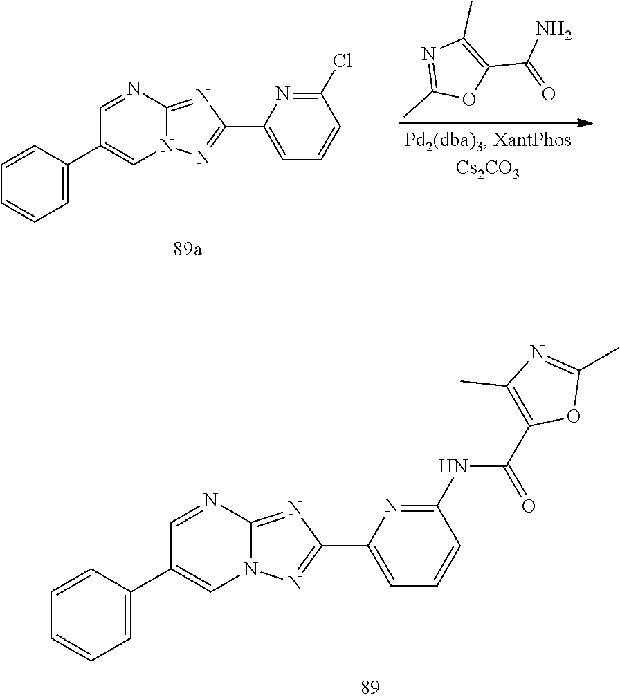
C12=NC(C3=CC=CC(NC(C4=C(C)N=C(C)O4)=O)=N3)=NN1C=C(C1=CC=CC=C1)C=N2.C12=NC(C3=CC=CC(Cl)=N3)=NN1C=C(C1=CC=CC=C1)C=N2.C1(C)=NC(C)=C(C(=O)N)O1
